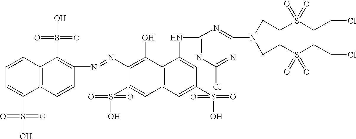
C1(N=NC2=C(S(O)(=O)=O)C3=C(C=C2)C(S(O)(=O)=O)=CC=C3)=C(O)C2=C(C=C1S(O)(=O)=O)C=C(S(O)(=O)=O)C=C2NC1=NC(Cl)=NC(N(CCS(CCCl)(=O)=O)CCS(CCCl)(=O)=O)=N1
